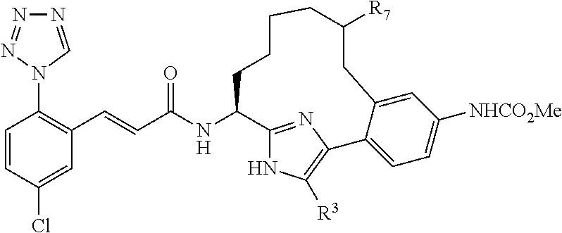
C(NC1C2=NC(=C([R3])N2)C2=CC=C([NHCO2Me])C=C2CC([R7])CCCC1)(=O)C=CC1=C(N2C=NN=N2)C=CC(Cl)=C1
